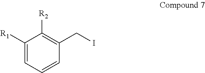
C1([R1])=CC=CC(CI)=C1[R2]
